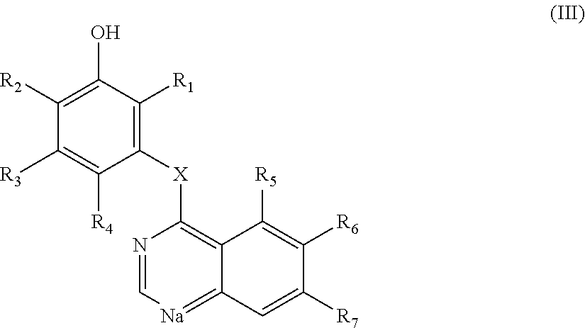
C1([X]C2=C3C(=[Na]C=N2)C=C([R7])C([R6])=C3[R5])=C([R1])C(O)=C([R2])C([R3])=C1[R4]
